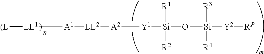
[(L][LL1][A1][LL2][A2][Y1][Si](O[Si]([Y2][RP])([R3])[R4])([R1])[R2]
